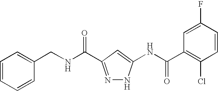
N(C(=O)C1=NNC(NC(C2=C(Cl)C=CC(F)=C2)=O)=C1)CC1=CC=CC=C1
